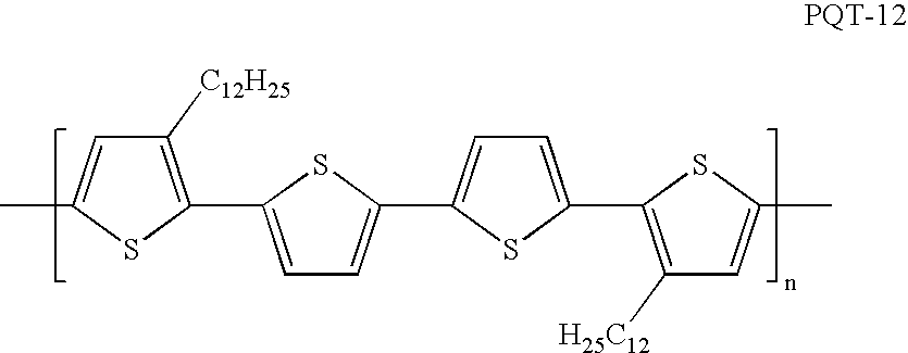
C1([C12H25])=C(C2=CC=C(C3=CC=C(C4=C([H25C12])C=C(C)S4)S3)S2)SC(C)=C1
